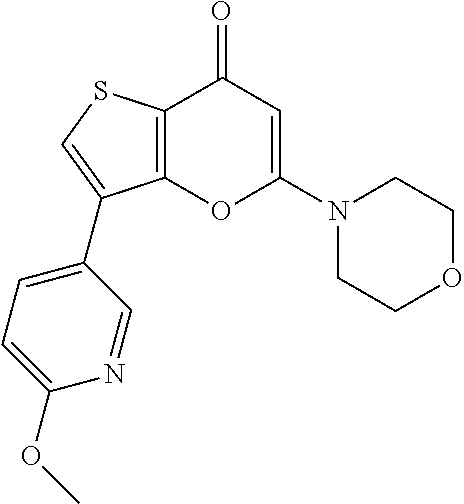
C12=C(C(=O)C=C(N3CCOCC3)O1)SC=C2C1=CC=C(OC)N=C1
